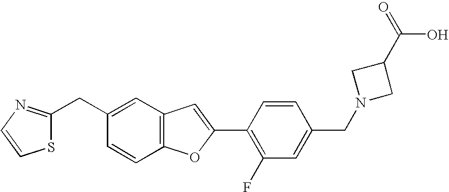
C1(CC2=CC3=C(C=C2)OC(C2=C(F)C=C(CN4CC(C(=O)O)C4)C=C2)=C3)=NC=CS1
